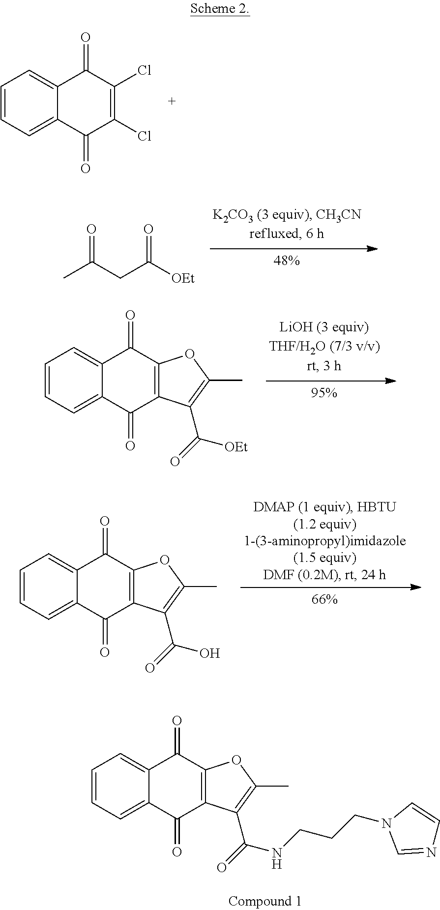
C1=CC=C2C(=C1)C(=O)C(Cl)=C(Cl)C2=O.CC(CC([OEt])=O)=O.C1=CC=C2C(=C1)C(=O)C1=C(C2=O)C(C(=O)[OEt])=C(C)O1.C1=CC=C2C(=C1)C(=O)C1=C(C2=O)C(C(=O)O)=C(C)O1.C1=CC=C2C(=C1)C(=O)C1=C(C2=O)C(C(=O)NCCCN2C=NC=C2)=C(C)O1
